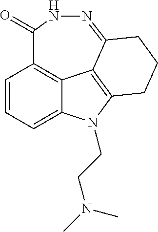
C1=CC=C2C3=C1C(=O)NN=C1C3=C(N2CCN(C)C)CCC1
